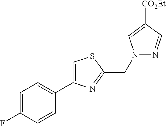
C1=C(F)C=CC(C2=CSC(CN3N=CC([CO2Et])=C3)=N2)=C1
